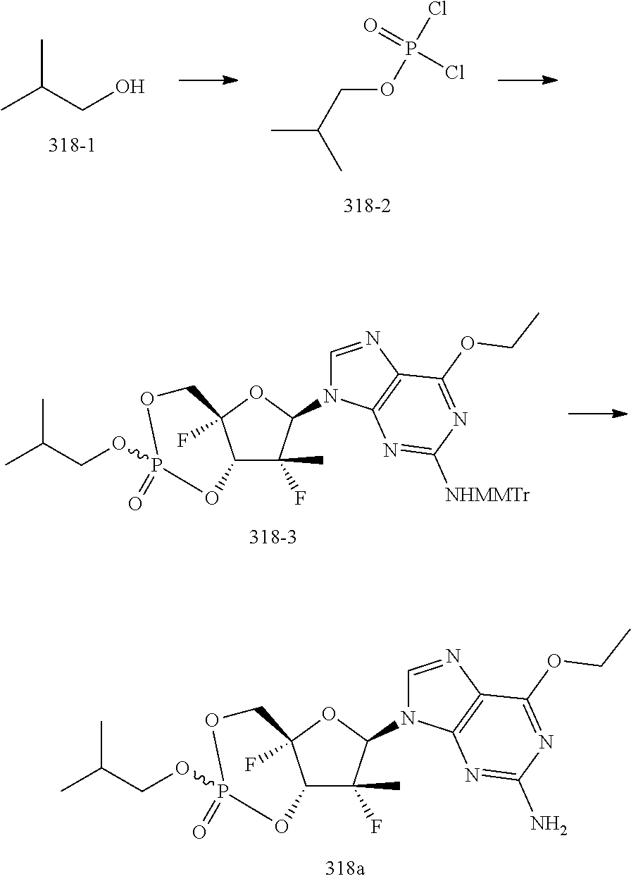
C(CO)(C)C.C(COP(Cl)(=O)Cl)(C)C.C12C(F)(C)C(N3C=NC4=C3N=C([NHMMTr])N=C4OCC)OC1(F)COP(OCC(C)C)(=O)O2.C12C(F)(C)C(N3C=NC4=C3N=C(N)N=C4OCC)OC1(F)COP(OCC(C)C)(=O)O2
